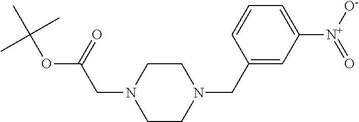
C1(CN2CCN(CC(=O)OC(C)(C)C)CC2)=CC([N+](=O)[O-])=CC=C1
